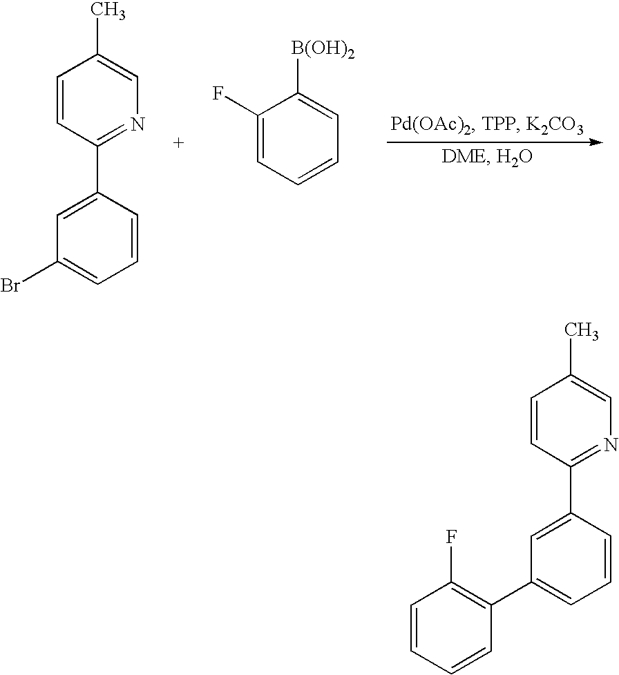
CC1=CN=C(C2=CC(Br)=CC=C2)C=C1.C1(F)=CC=CC=C1[B(OH)2].CC1=CN=C(C2=CC(C3=C(F)C=CC=C3)=CC=C2)C=C1
